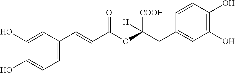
C1(O)=CC(C=CC(OC(CC2=CC(O)=C(O)C=C2)([COOH])[H])=O)=CC=C1O
